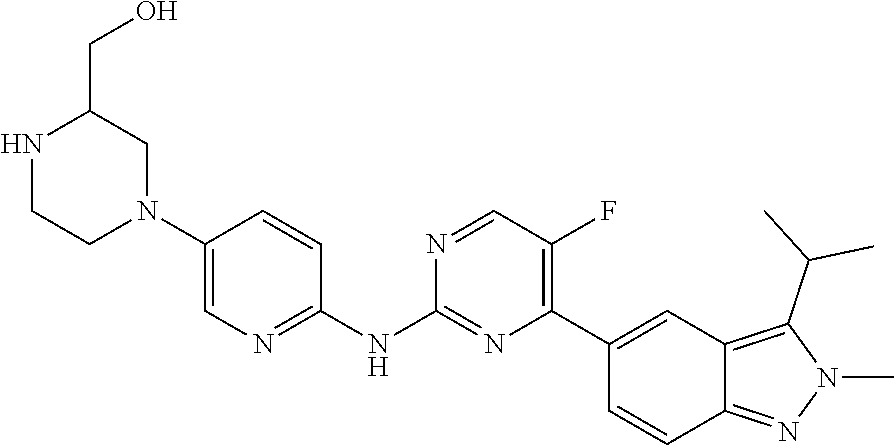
N1CCN(C2=CN=C(NC3=NC(C4=CC5=C(C(C)C)N(C)N=C5C=C4)=C(F)C=N3)C=C2)CC1CO
